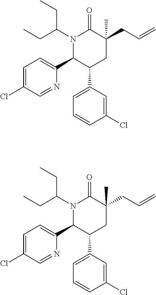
N1(C(CC)CC)C(C2=CC=C(Cl)C=N2)C(C2=CC=CC(Cl)=C2)CC(C)(CC=C)C1=O.N1(C(CC)CC)C(C2=CC=C(Cl)C=N2)C(C2=CC=CC(Cl)=C2)CC(C)(CC=C)C1=O
